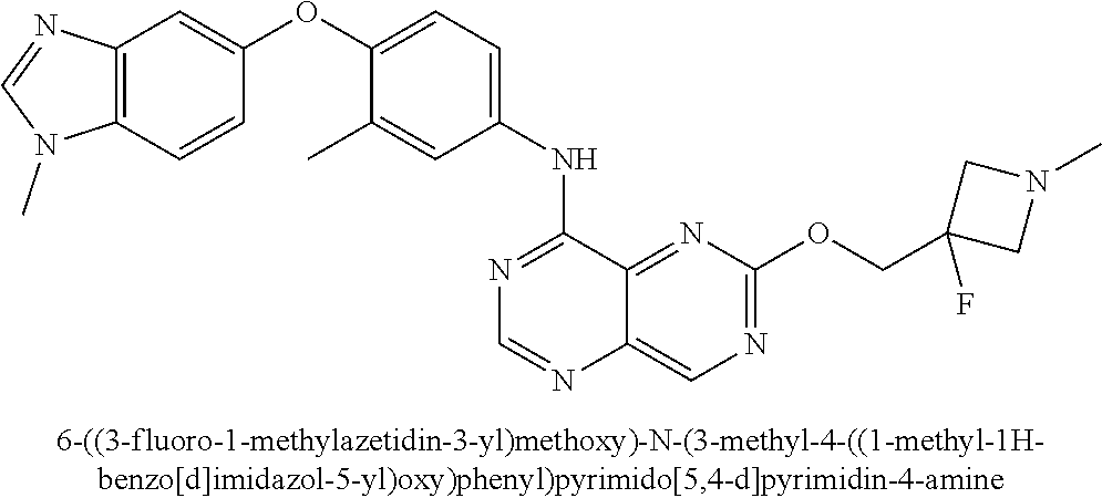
C1(OC2=CC=C(NC3=NC=NC4=CN=C(OCC5(F)CN(C)C5)N=C34)C=C2C)=CC2=C(C=C1)N(C)C=N2
